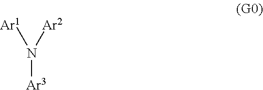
[Ar3]N([Ar1])[Ar2]
